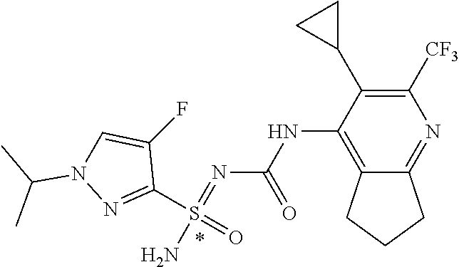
N(C1=C2C(=NC([CF3])=C1C1CC1)CCC2)C(N=S(N)(C1=NN(C(C)C)C=C1F)=O)=O
